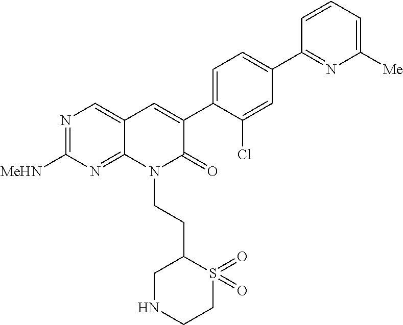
N1=C([MeHN])N=C2C(=C1)C=C(C1=CC=C(C3=NC([Me])=CC=C3)C=C1Cl)C(=O)N2CCC1CNCCS1(=O)=O
